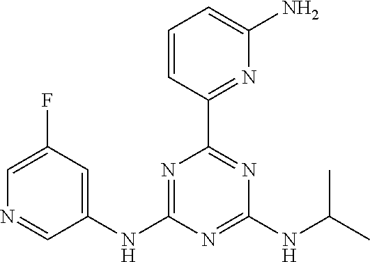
C1=CC(C2=NC(NC(C)C)=NC(NC3=CC(F)=CN=C3)=N2)=NC(N)=C1
